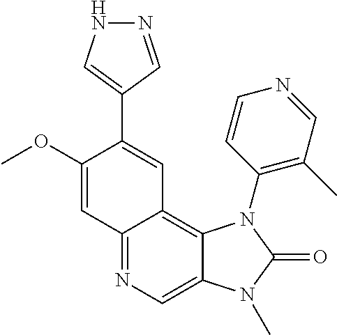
C12=NC=C3C(=C1C=C(C1=CNN=C1)C(OC)=C2)N(C1=C(C)C=NC=C1)C(=O)N3C
